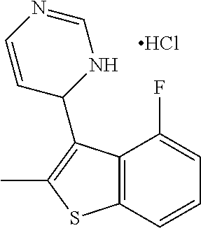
C12=C(C=CC=C1F)SC(C)=C2C1NC=NC=C1.Cl
